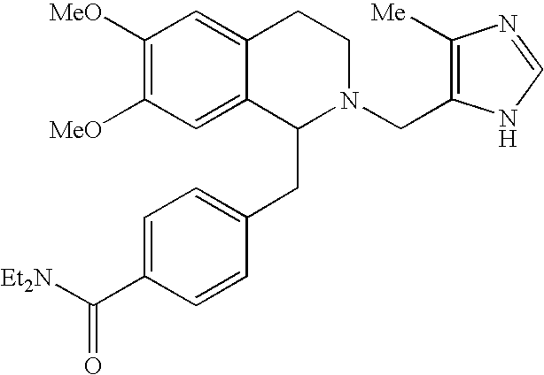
C1([MeO])=C([MeO])C=C2C(=C1)CCN(CC1=C([Me])N=CN1)C2CC1=CC=C(C([Et2N])=O)C=C1
